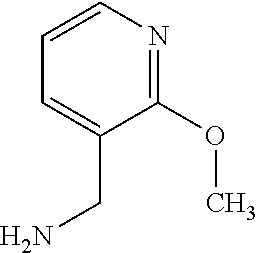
C1=C(CN)C(OC)=NC=C1
